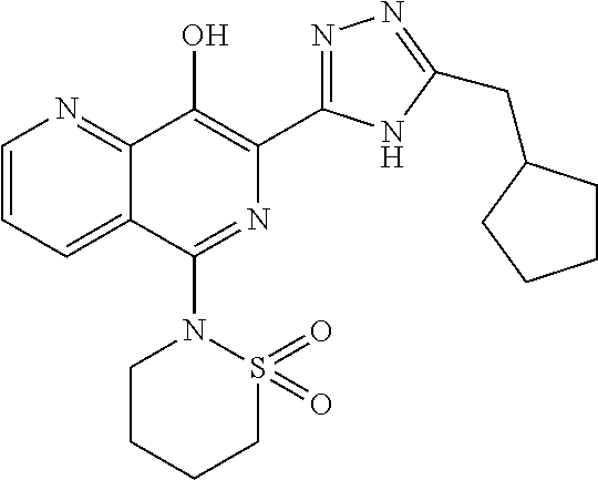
C1=CC=C2C(=N1)C(O)=C(C1=NN=C(CC3CCCC3)N1)N=C2N1CCCCS1(=O)=O
